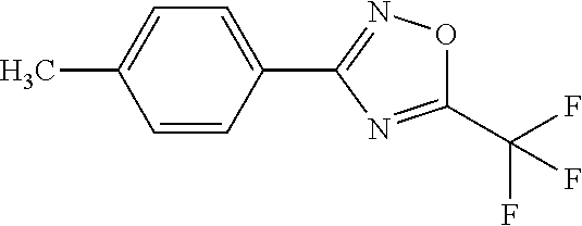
CC1=CC=C(C2=NOC(C(F)(F)F)=N2)C=C1
